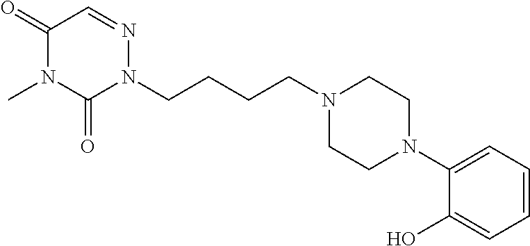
C1(=O)N(C)C(=O)N(CCCCN2CCN(C3=CC=CC=C3O)CC2)N=C1
